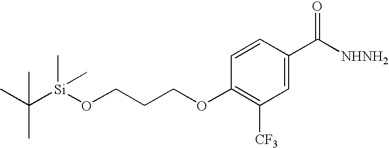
CC([Si](OCCCOC1=C([CF3])C=C(C([NHNH2])=O)C=C1)(C)C)(C)C
